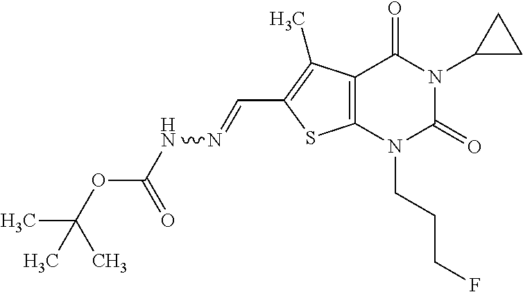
C12=C(N(CCCF)C(=O)N(C3CC3)C1=O)SC(C=NNC(OC(C)(C)C)=O)=C2C
